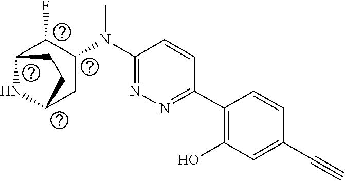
C1(N(C2C(F)C3NC(C2)CC3)C)=NN=C(C2=C(O)C=C(C#C)C=C2)C=C1
